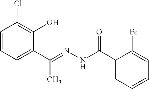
C1=CC=C(C(=NNC(C2=CC=CC=C2Br)=O)C)C(O)=C1Cl
